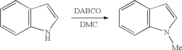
C12=C(C=CC=C1)C=CN2.C12=C(C=CC=C1)C=CN2[Me]
